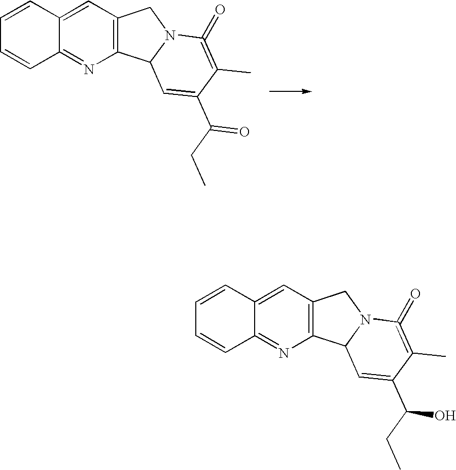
C12=C(C=C3C(=N1)C=CC=C3)CN1C2C=C(C(=O)CC)C(C)=C1=O.C12=C(C=C3C(=N1)C=CC=C3)CN1C2C=C(C(O)CC)C(C)=C1=O
